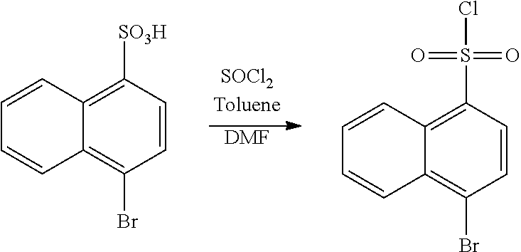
[DMF].C1=CC2=C([SO3H])C=CC(Br)=C2C=C1.C1=CC2=C(Br)C=CC(S(=O)(Cl)=O)=C2C=C1
